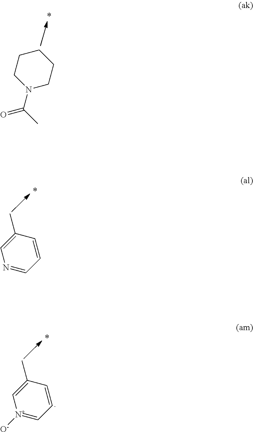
C1CCN(C(C)=O)CC1.N1=CC=CC(C)=C1.[N+]1([O-])=CC=CC(C)=C1
